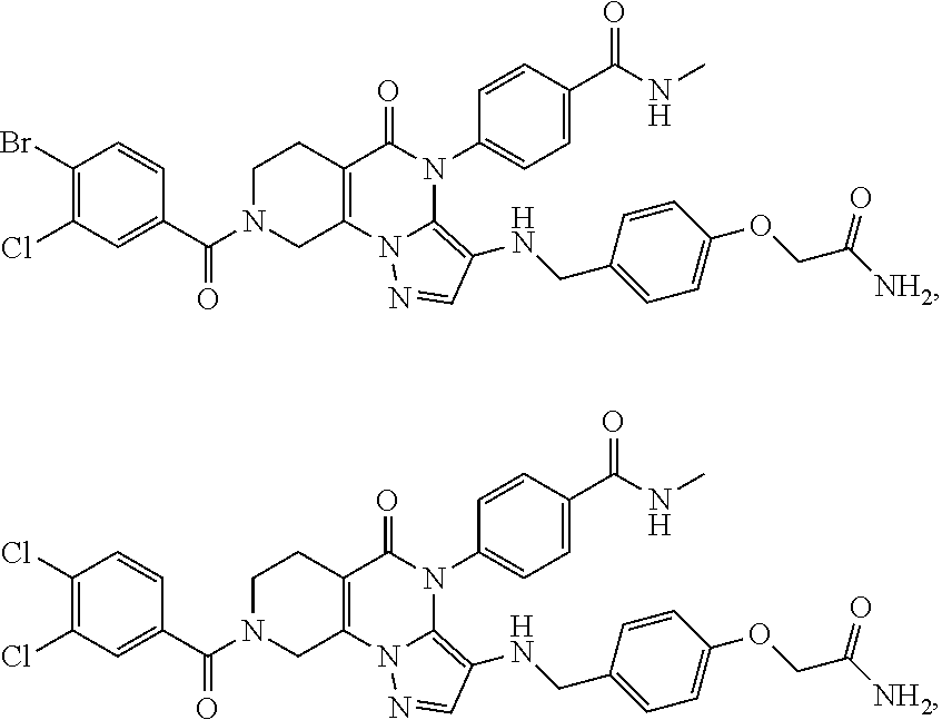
C1N(C(C2=CC(Cl)=C(Br)C=C2)=O)CC2=C(C1)C(=O)N(C1=CC=C(C(NC)=O)C=C1)C1=C(NCC3=CC=C(OCC([NH2])=O)C=C3)C=NN21.C1N(C(C2=CC(Cl)=C(Cl)C=C2)=O)CC2=C(C1)C(=O)N(C1=CC=C(C(NC)=O)C=C1)C1=C(NCC3=CC=C(OCC([NH2])=O)C=C3)C=NN21
